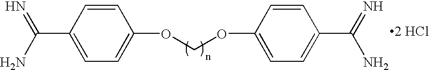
C1(C(=N)N)=CC=C(OCOC2=CC=C(C(=N)N)C=C2)C=C1.[2 HCl]
